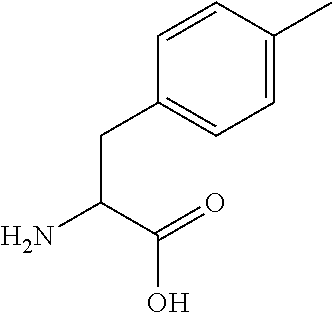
C(C(=O)O)(N)CC1=CC=C(C)C=C1
